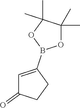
O1C(C)(C)C(C)(C)OB1C1=CC(=O)CC1
